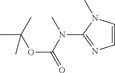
C1=CN(C)C(N(C(=O)OC(C)(C)C)C)=N1
